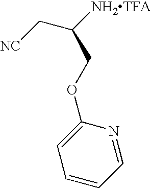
C(COC1=CC=CC=N1)(C[NC])[NH2TFA]
